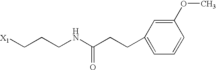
[X1]CCCNC(CCC1=CC=CC(OC)=C1)=O
